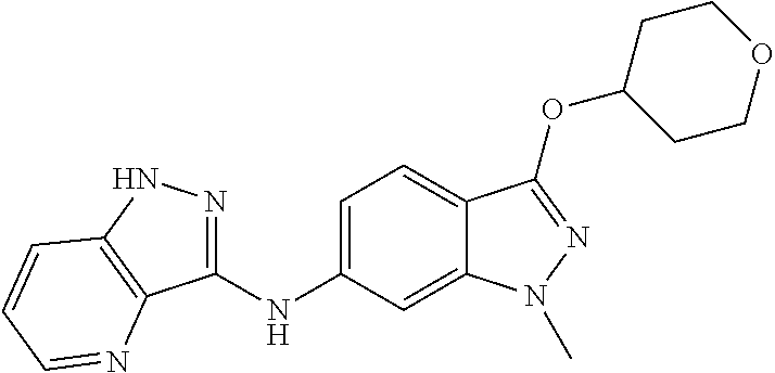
C1(NC2=CC=C3C(=C2)N(C)N=C3OC2CCOCC2)=NNC2=C1N=CC=C2
